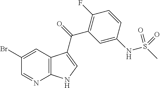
C12=C(C=C(Br)C=N1)C(C(=O)C1=C(F)C=CC(NS(C)(=O)=O)=C1)=CN2
